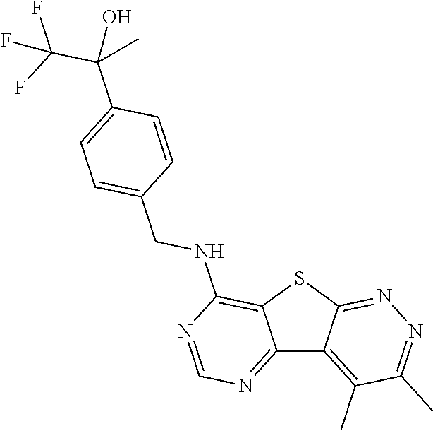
C12=NC=NC(NCC3=CC=C(C(C)(O)C(F)(F)F)C=C3)=C1SC1=NN=C(C)C(C)=C21
